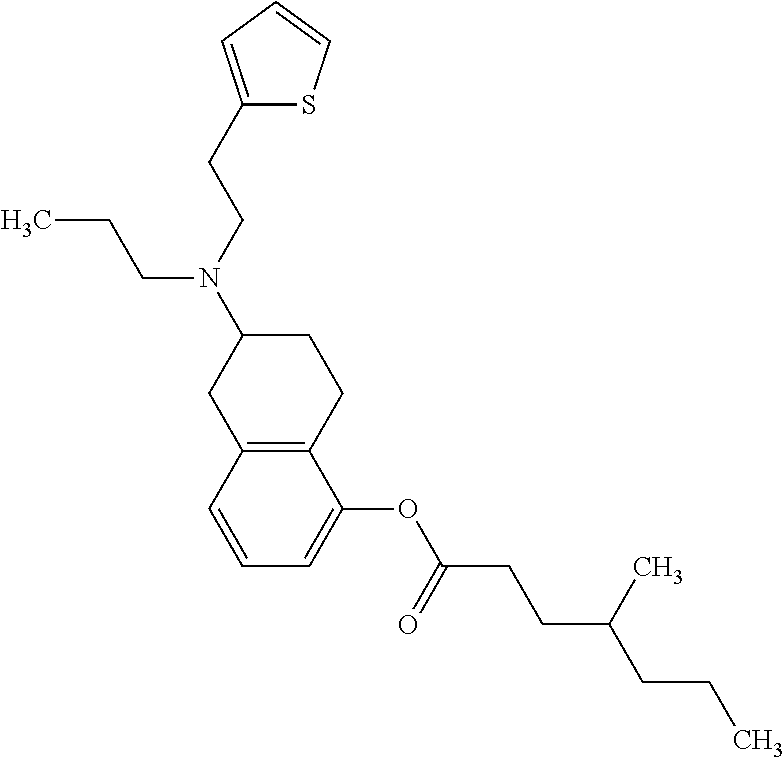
C12=C(C=CC=C1OC(CCC(CCC)C)=O)CC(N(CCC1=CC=CS1)CCC)CC2
